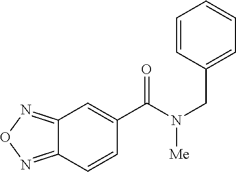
C(N(C(C1=CC2=NON=C2C=C1)=O)[Me])C1=CC=CC=C1
